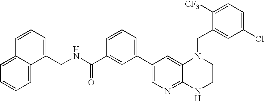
C1(C2=CC=CC(C(NCC3=CC=CC4=CC=CC=C34)=O)=C2)=CN=C2C(=C1)N(CC1=CC(Cl)=CC=C1[CF3])CCN2
